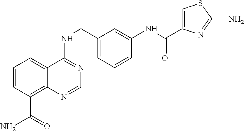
C1=CC(C(N)=O)=C2C(=C1)C(NCC1=CC=CC(NC(=O)C3=CSC(N)=N3)=C1)=NC=N2
